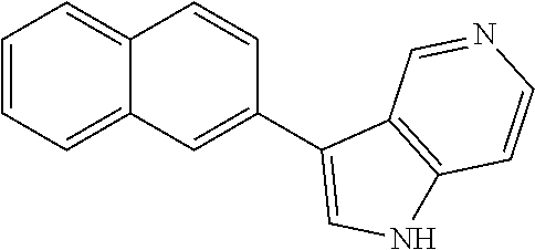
C1=CC=C2C(=C1)C=CC(C1=CNC3=C1C=NC=C3)=C2
